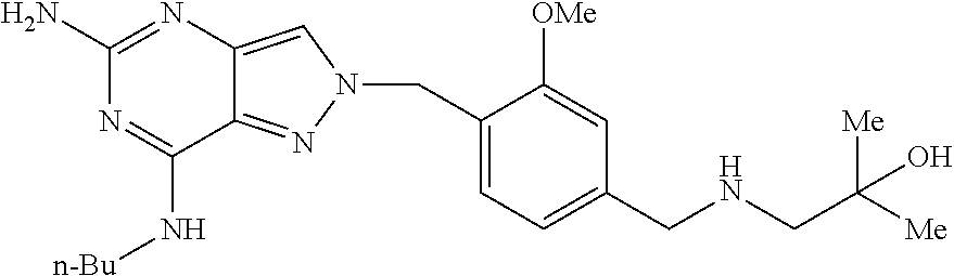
N1=C(N)N=C(N[n-Bu])C2=NN(CC3=CC=C(CNCC([Me])(O)[Me])C=C3[OMe])C=C12
